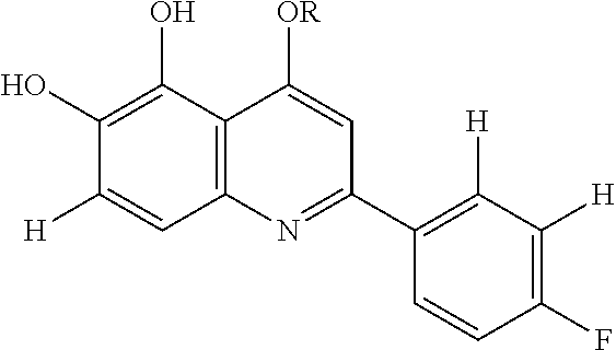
C12=C(C(O)=C(O)C([H])=C1)C([OR])=CC(C1=C([H])C([H])=C(F)C=C1)=N2
